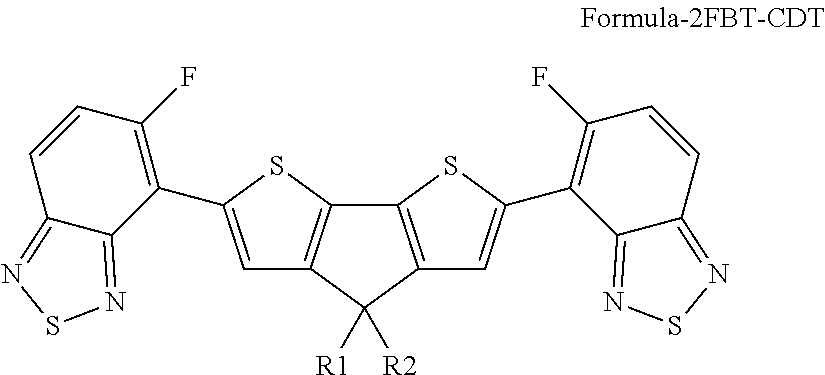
C1=C(C2=C(F)C=CC3=NSN=C32)SC2=C1C([R1])([R2])C1=C2SC(C2=C(F)C=CC3=NSN=C23)=C1
